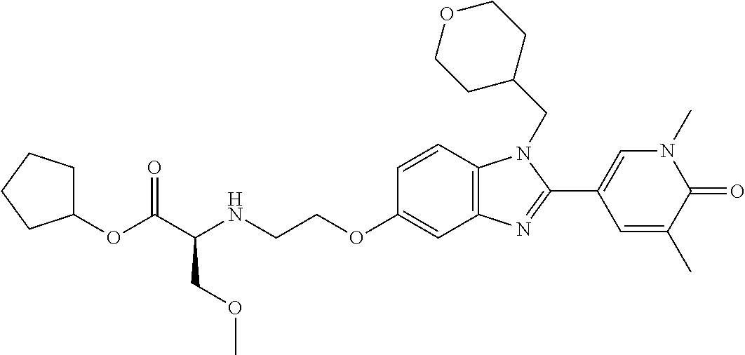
C1=CC2=C(C=C1OCCNC(C(OC1CCCC1)=O)COC)N=C(C1=CN(C)C(=O)C(C)=C1)N2CC1CCOCC1
